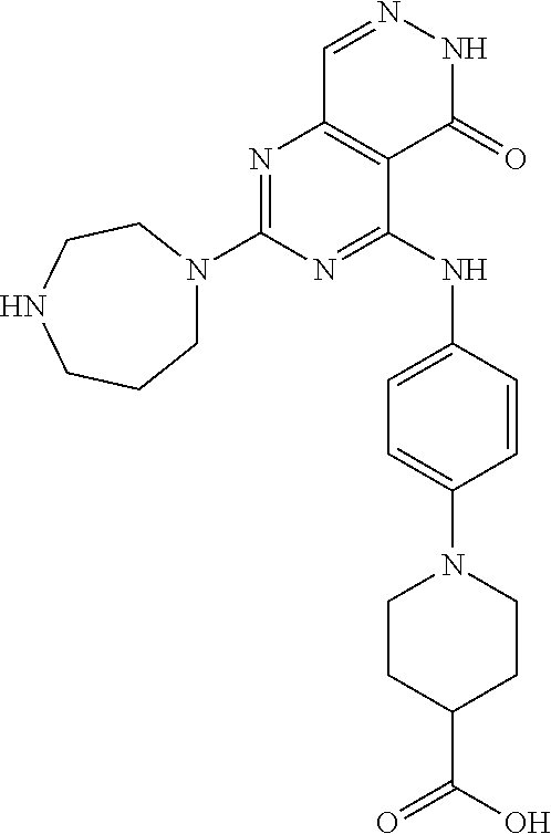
C1N(C2=NC3=C(C(NC4=CC=C(N5CCC(C(O)=O)CC5)C=C4)=N2)C(=O)NN=C3)CCNCC1
